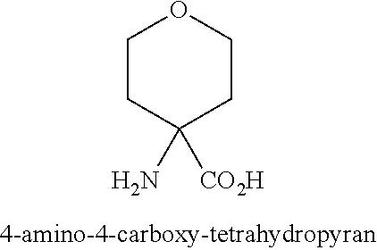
C1(N)([CO2H])CCOCC1
